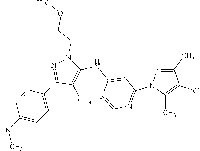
C1(NC)=CC=C(C2=NN(CCOC)C(NC3=CC(N4N=C(C)C(Cl)=C4C)=NC=N3)=C2C)C=C1
